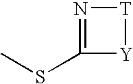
N1=C(SC)[Y][T]1
